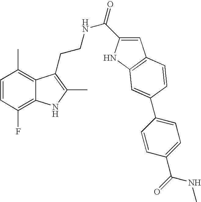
C1=CC(F)=C2C(=C1C)C(CCNC(=O)C1=CC3=C(N1)C=C(C1=CC=C(C(=O)NC)C=C1)C=C3)=C(C)N2
